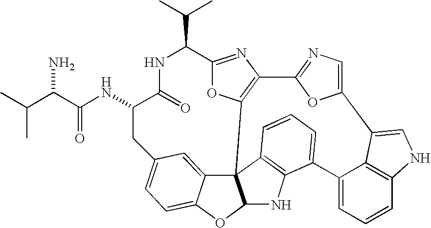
C(C1C2=NC3=C(O2)C24C5=CC(=CC=C5OC2NC2=C4C=CC=C2C2=CC=CC4=C2C(=CN4)C2=CN=C3O2)CC(NC(C(C(C)C)N)=O)C(=O)N1)(C)C
